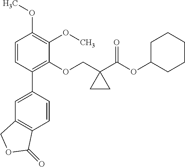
C1=CC(C2=CC3=C(C=C2)C(=O)OC3)=C(OCC2(C(=O)OC3CCCCC3)CC2)C(OC)=C1OC
